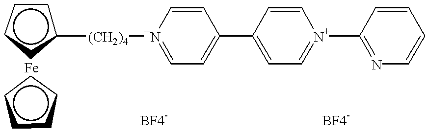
c1cccc1[(CH2)4][N+]1=CC=C(C2=CC=[N+](C3=NC=CC=C3)C=C2)C=C1.c1cccc1
